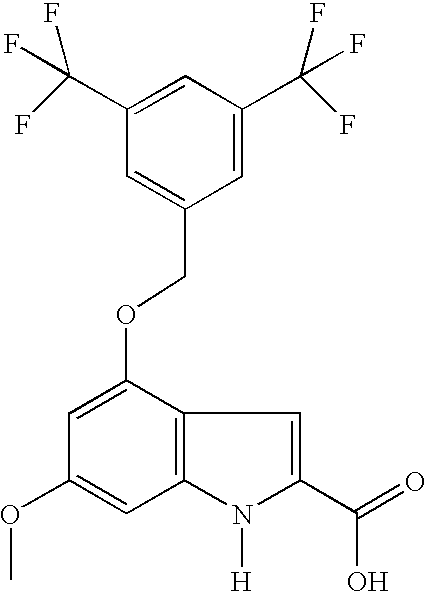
C1=C(COC2=CC(OC)=CC3=C2C=C(C(=O)O)N3[H])C=C(C(F)(F)F)C=C1C(F)(F)F
